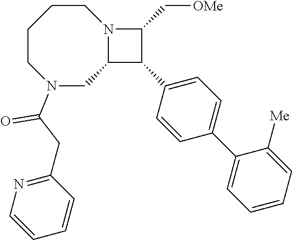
C1CCCN(C(CC2=NC=CC=C2)=O)CC2N1C(C[OMe])C2C1=CC=C(C2=CC=CC=C2[Me])C=C1
